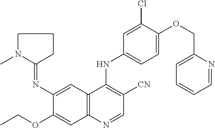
N1(C)C(=NC2=CC3=C(C=C2OCC)N=CC([CN])=C3NC2=CC=C(OCC3=CC=CC=N3)C(Cl)=C2)CCC1
